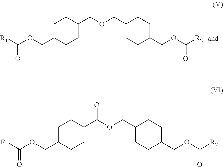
C1C(COC([R1])=O)CCC(COCC2CCC(COC([R2])=O)CC2)C1.C1C(COC([R1])=O)CCC(C(OCC2CCC(COC([R2])=O)CC2)=O)C1
